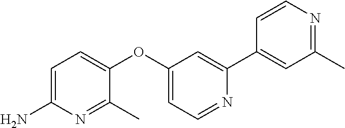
C1=C(N)N=C(C)C(OC2=CC=NC(C3=CC(C)=NC=C3)=C2)=C1
